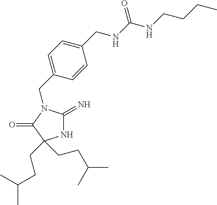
C1(CN2C(=N)NC(CCC(C)C)(CCC(C)C)C2=O)=CC=C(CNC(NCCCC)=O)C=C1
